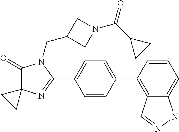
C1(=O)C2(N=C(C3=CC=C(C4=C5C(=CC=C4)NN=C5)C=C3)N1CC1CN(C(C3CC3)=O)C1)CC2
